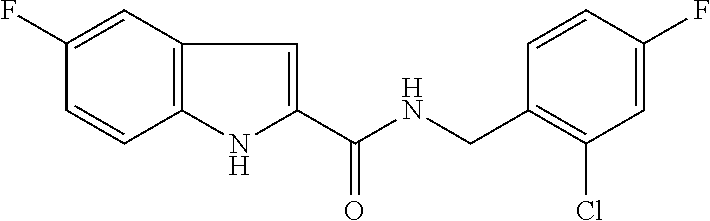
C1(F)=CC2=C(C=C1)NC(C(NCC1=C(Cl)C=C(F)C=C1)=O)=C2
